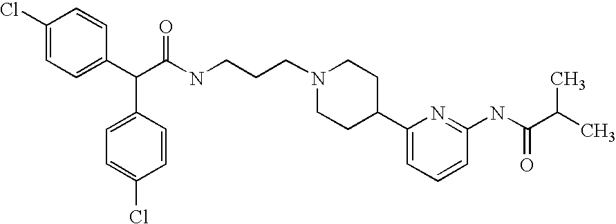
C(C(C1=CC=C(Cl)C=C1)C1=CC=C(Cl)C=C1)(NCCCN1CCC(C2=CC=CC(NC(C(C)C)=O)=N2)CC1)=O
